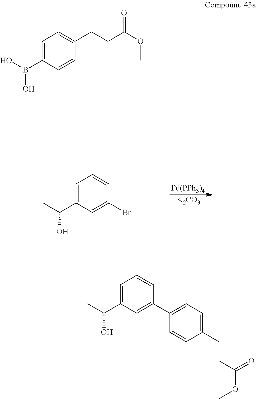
C1=C(B(O)O)C=CC(CCC(OC)=O)=C1.C1=C(C(O)C)C=C(Br)C=C1.[Pd(PPh3)4].[K2CO3].C1=C(C(O)C)C=C(C2=CC=C(CCC(OC)=O)C=C2)C=C1
